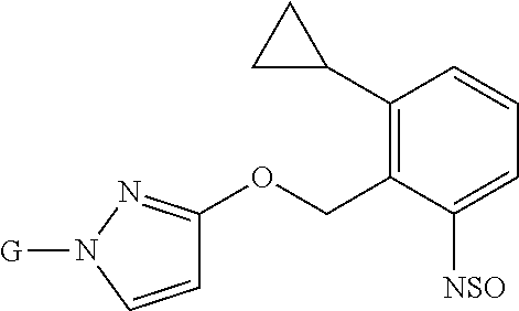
C1(C2CC2)=C(COC2=NN([G])C=C2)C([NSO])=CC=C1
